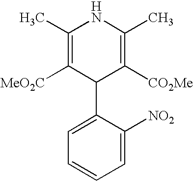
C1=C([NO2])C(C2C([CO2Me])=C(C)NC(C)=C2[MeO2C])=CC=C1
